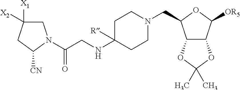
C12C(C([OR5])OC1CN1CCC(NCC(=O)N3CC([X1])([X2])CC3[CN])([R])CC1)OC(C)(C)O2
